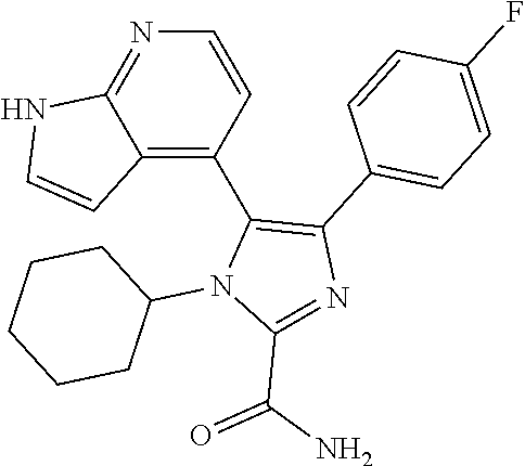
C12=NC=CC(C3=C(C4=CC=C(F)C=C4)N=C(C(N)=O)N3C3CCCCC3)=C1C=CN2
